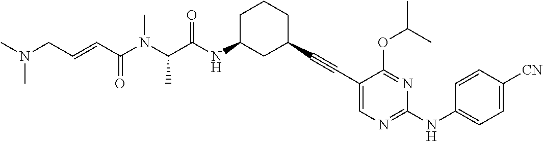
C(N(C(C(NC1CC(C#CC2=CN=C(NC3=CC=C([CN])C=C3)N=C2OC(C)C)CCC1)=O)C)C)(C=CCN(C)C)=O
